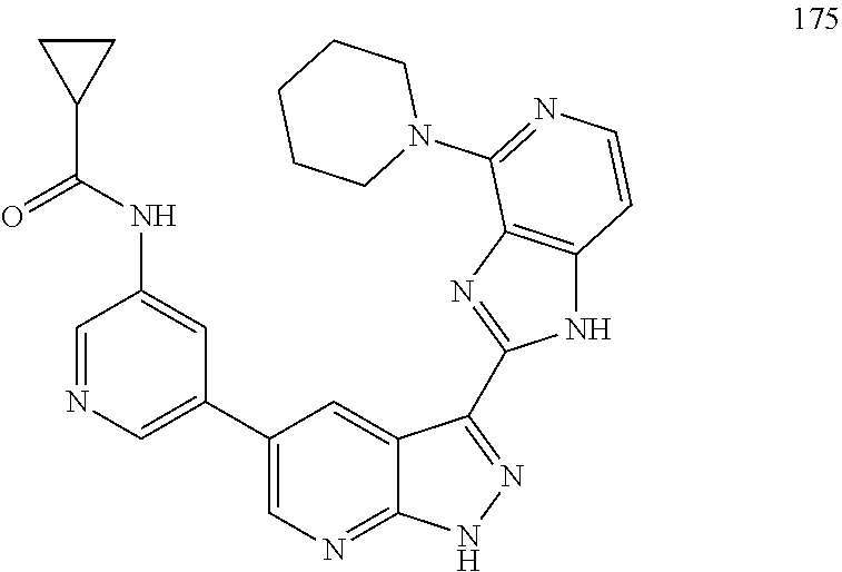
C1(C2=CN=CC(NC(C3CC3)=O)=C2)=CN=C2C(=C1)C(C1=NC3=C(N1)C=CN=C3N1CCCCC1)=NN2
